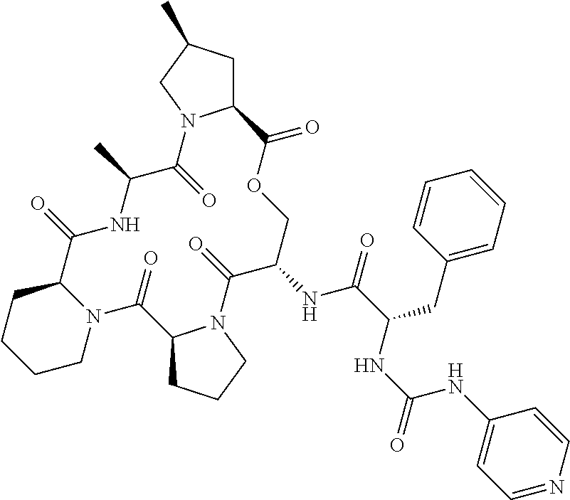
C12CC(C)CN1C(=O)C(C)NC(=O)C1CCCCN1C(=O)C1CCCN1C(=O)C(NC(=O)C(CC1=CC=CC=C1)NC(=O)NC1=CC=NC=C1)COC2=O
